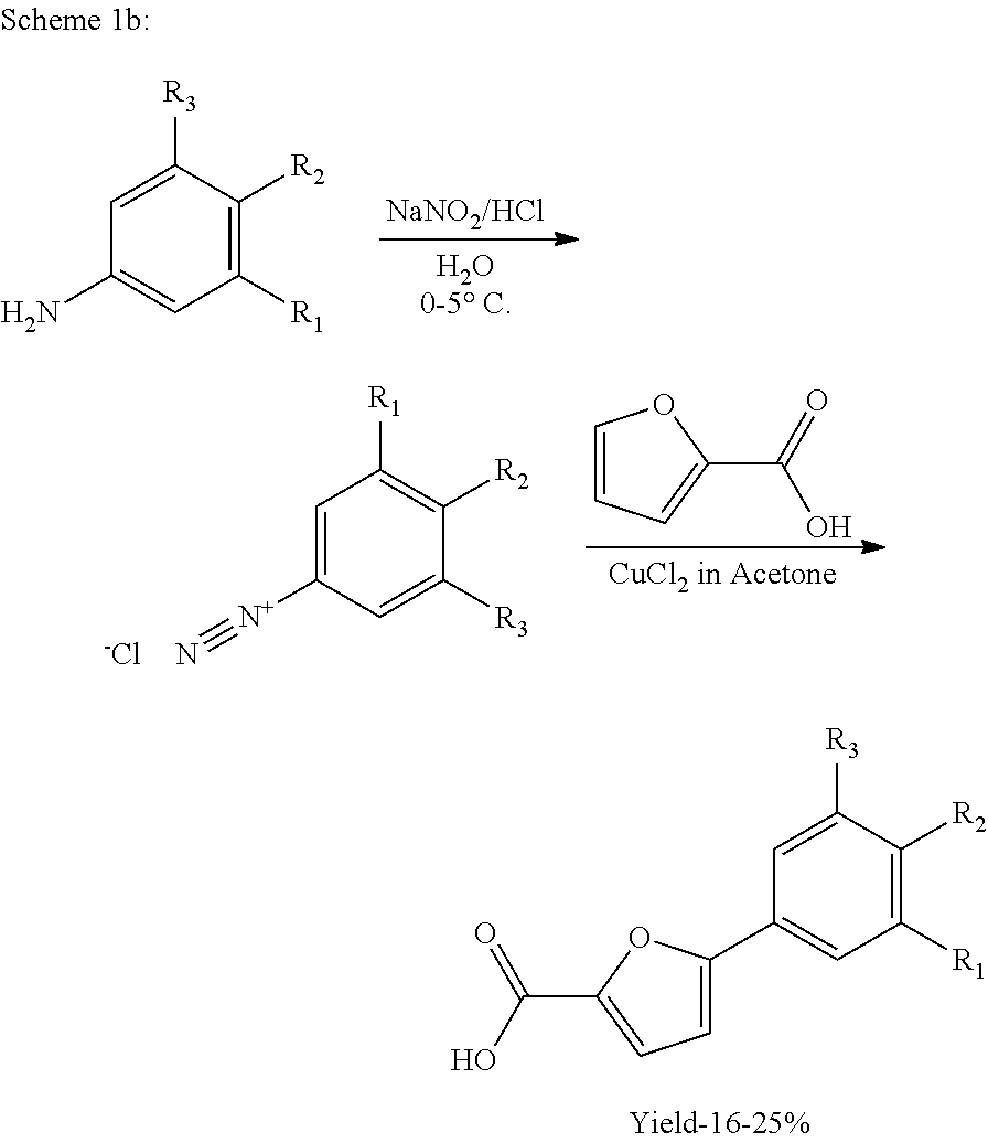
C1([R3])=CC(N)=CC([R1])=C1[R2].C1([R1])=C([R2])C([R3])=CC([N+]#N)=C1.[-Cl].C1=CC=C(C(O)=O)O1.C1([R3])=CC(C2=CC=C(C(=O)O)O2)=CC([R1])=C1[R2]
